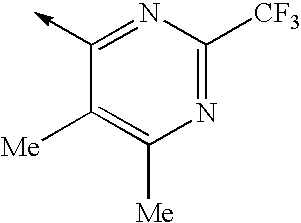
C1(->C)=NC([CF3])=NC([Me])=C1[Me]
